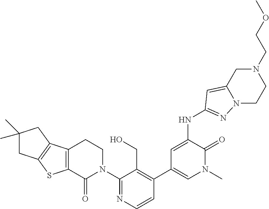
C12=C(C3=C(S1)C(=O)N(C1=NC=CC(C4=CN(C)C(=O)C(NC5=NN6CCN(CCOC)CC6=C5)=C4)=C1CO)CC3)CC(C)(C)C2
